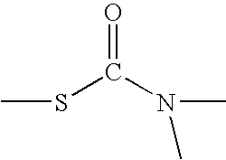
O=C(SC)N(C)C
